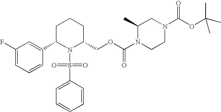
C1(F)=CC=CC(C2N(S(=O)(=O)C3=CC=CC=C3)C(COC(N3CCN(C(OC(C)(C)C)=O)CC3C)=O)CCC2)=C1
